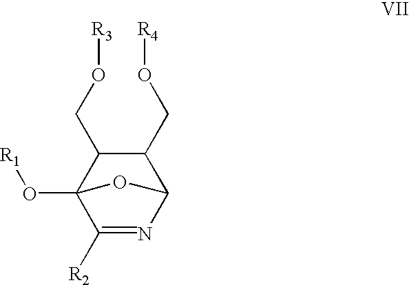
C1(CO[R3])C2(O[R1])C([R2])=NC(C1CO[R4])O2
